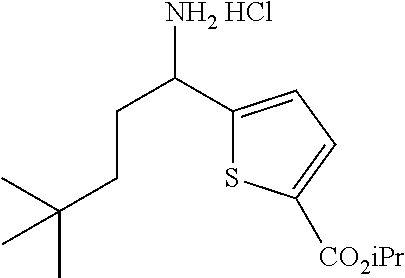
[NH2 HCl]C(C1=CC=C([CO2iPr])S1)CCC(C)(C)C
